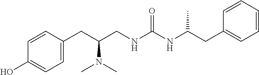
C1=CC(CC(CNC(NC(CC2=CC=CC=C2)C)=O)N(C)C)=CC=C1O
